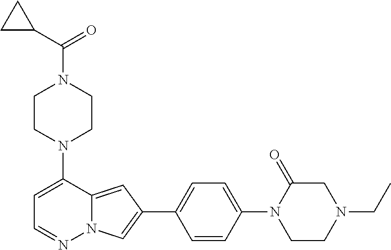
N1(C2=CC=NN3C2=CC(C2=CC=C(N4CCN(CC)CC4=O)C=C2)=C3)CCN(C(C2CC2)=O)CC1
